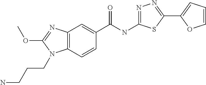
C12=C(C=CC(C(NC3=NN=C(C4=CC=CO4)S3)=O)=C1)N(CCCN)C(OC)=N2
